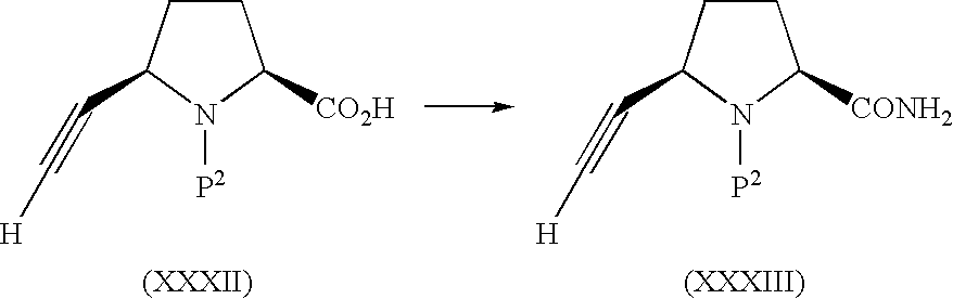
C1CC(C#C[H])N([P2])C1[CO2H].C1CC(C#C[H])N([P2])C1[CONH2]
